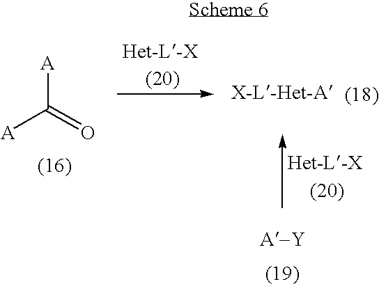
[A]C(=O)[A]
